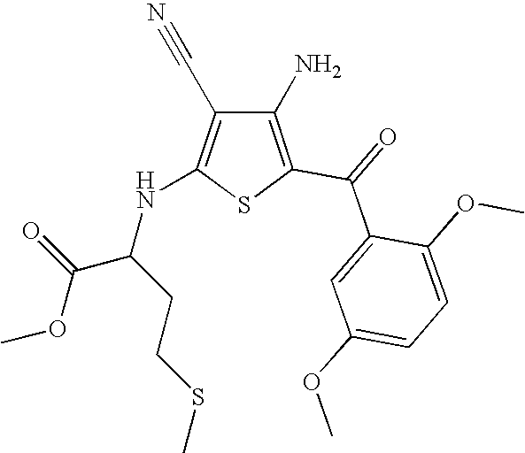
C1(N)=C(C(=O)C2=CC(OC)=CC=C2OC)SC(NC(CCSC)C(OC)=O)=C1C#N
